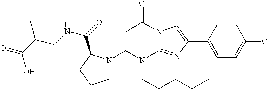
C1(N2CCCC2C(NCC(C(=O)O)C)=O)=CC(=O)N2C(=NC(C3=CC=C(Cl)C=C3)=C2)N1CCCCC
